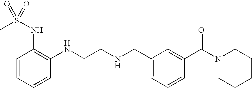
C1=CC=CC(NCCNCC2=CC=CC(C(N3CCCCC3)=O)=C2)=C1NS(C)(=O)=O
